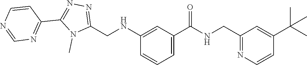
C(C1=NC=CC(C(C)(C)C)=C1)NC(C1=CC=CC(NCC2=NN=C(C3=NC=NC=C3)N2C)=C1)=O
